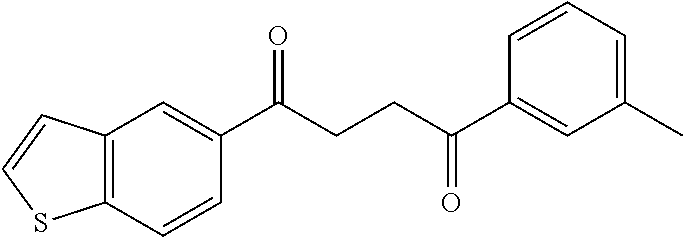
C1(C(CCC(C2=CC(C)=CC=C2)=O)=O)=CC2=C(C=C1)SC=C2
